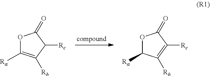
O1C([Ra])=C([Rb])C([Rc])C1=O.O1C([Ra])C([Rb])=C([Rc])C1=O
